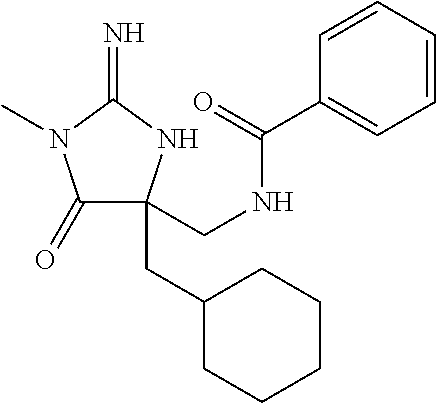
C1(=O)C(CNC(C2=CC=CC=C2)=O)(CC2CCCCC2)NC(=N)N1C
